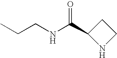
C(CNC(C1NCC1)=O)C
